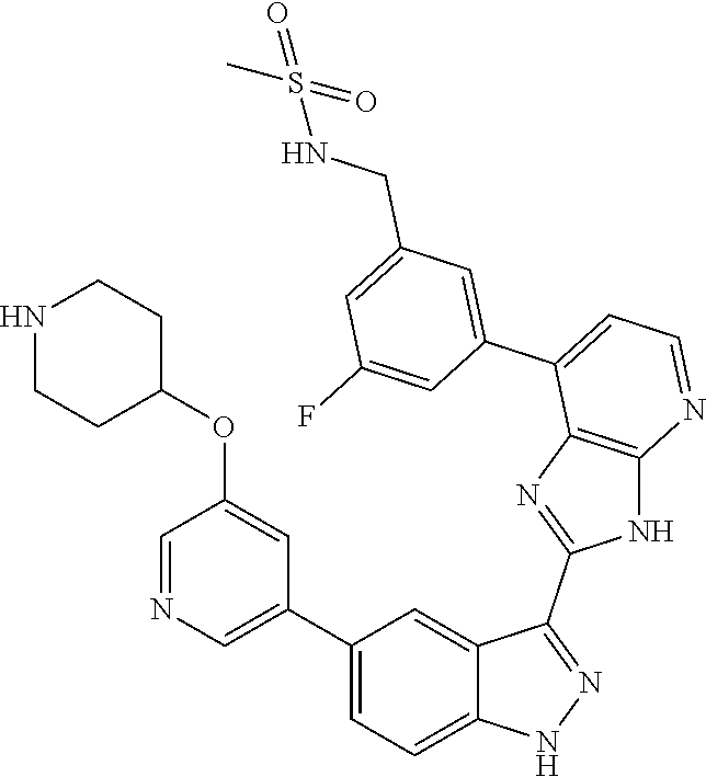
C1(C2=CC=C3C(=C2)C(C2=NC4=C(N2)N=CC=C4C2=CC(CNS(=O)(C)=O)=CC(F)=C2)=NN3)=CN=CC(OC2CCNCC2)=C1
